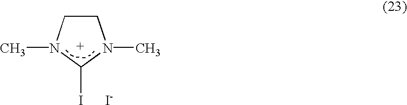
C1CN(C)C([I      I-])N1C
